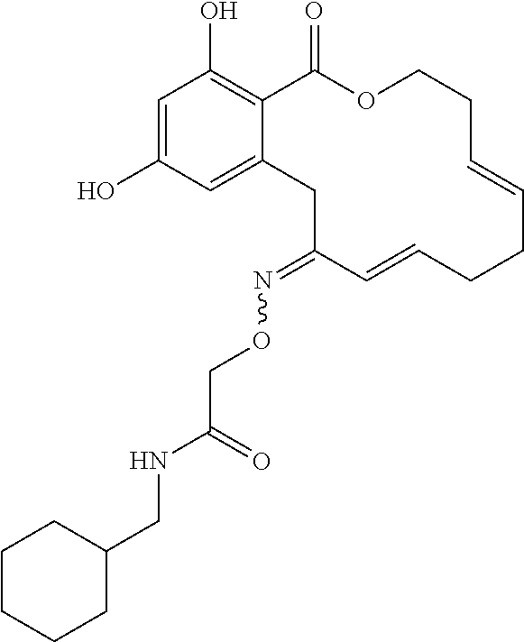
C1=C(O)C=C2C(=C1O)C(=O)OCCC=CCCC=CC(=NOCC(NCC1CCCCC1)=O)C2
